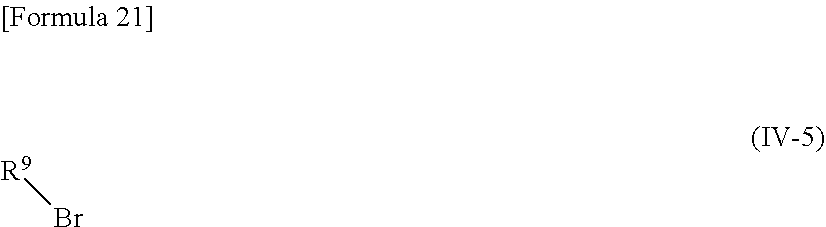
[R9]Br
